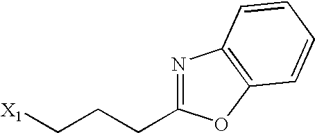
[X1]CCCC1=NC2=C(O1)C=CC=C2
